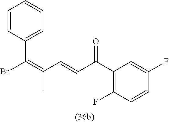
FC1=C(C(C=CC(=C(Br)C2=CC=CC=C2)C)=O)C=C(F)C=C1
